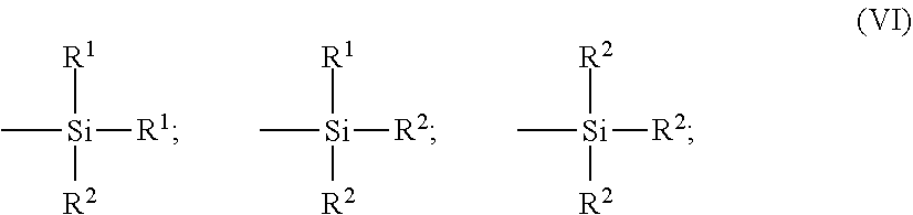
C[Si]([R1])([R2])[R1].C[Si]([R1])([R2])[R2].C[Si]([R2])([R2])[R2]
